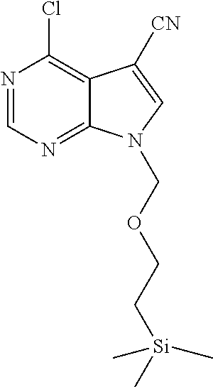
N1=CN=C2C(=C1Cl)C([CN])=CN2COCC[Si](C)(C)C
